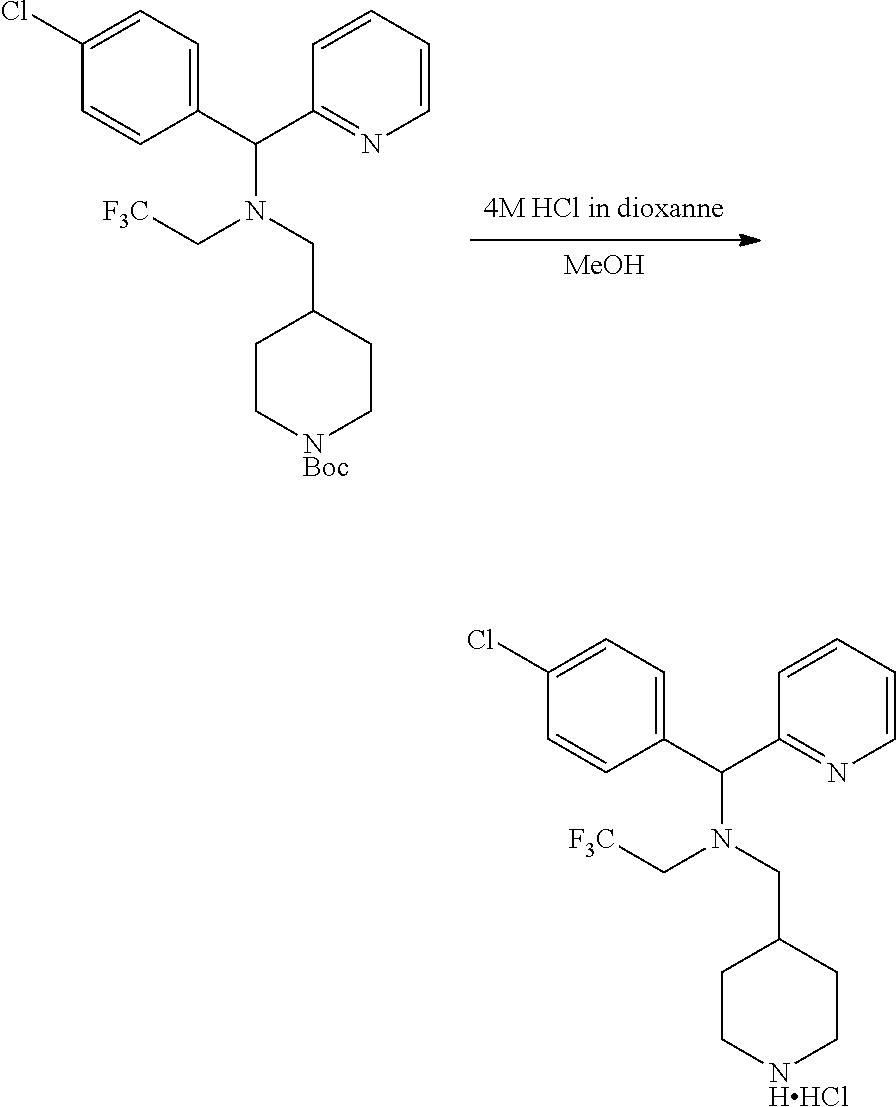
C1=CC(C(C2=NC=CC=C2)N(C[F3C])CC2CC[NHHCl]CC2)=CC=C1Cl.C1=CC(C(C2=NC=CC=C2)N(C[F3C])CC2CC[NBoc]CC2)=CC=C1Cl.[MeOH]
